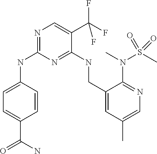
C1=C(NC2=NC=C(C(F)(F)F)C(NCC3=CC(C)=CN=C3N(S(C)(=O)=O)C)=N2)C=CC(C(=O)N)=C1
